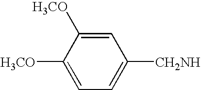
C1([H3CO])=CC=C([CH2NH])C=C1[H3CO]
